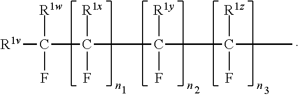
[R1v]C(C(C(C(C)(F)[R1z])([R1y])F)(F)[R1x])([R1w])F
